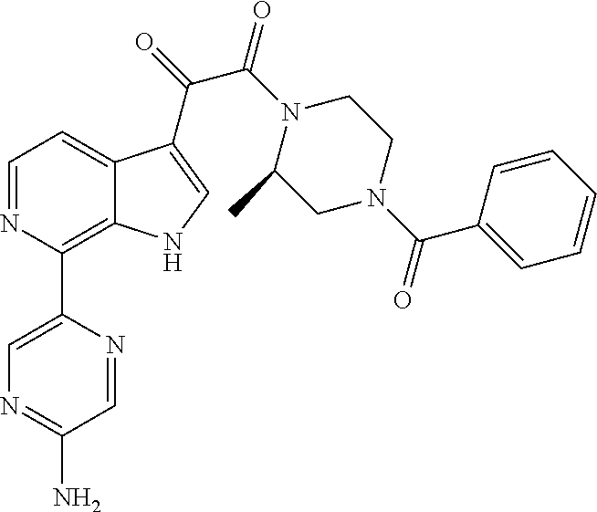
N1=C(N)C=NC(C2=C3C(=CC=N2)C(C(=O)C(N2C(C)CN(C(C4=CC=CC=C4)=O)CC2)=O)=CN3)=C1
